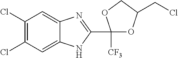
C1(Cl)=C(Cl)C=C2C(=C1)N=C(C1([CF3])OC(CCl)CO1)N2
